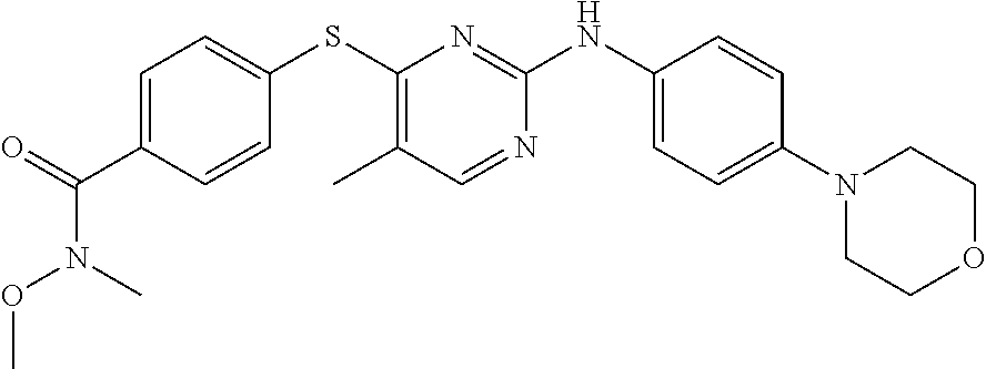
C1=C(C(=O)N(C)OC)C=CC(SC2=C(C)C=NC(NC3=CC=C(N4CCOCC4)C=C3)=N2)=C1
